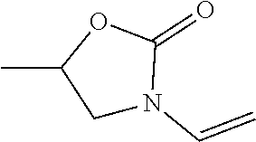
C1N(C=C)C(=O)OC1C
